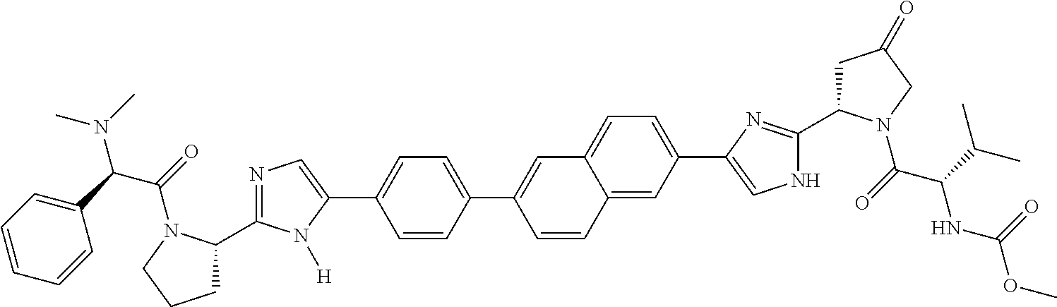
N1=C(C2CCCN2C(C(C2=CC=CC=C2)N(C)C)=O)N([H])C(C2=CC=C(C3=CC4=CC=C(C5=CNC(C6CC(=O)CN6C(C(C(C)C)NC(OC)=O)=O)=N5)C=C4C=C3)C=C2)=C1
